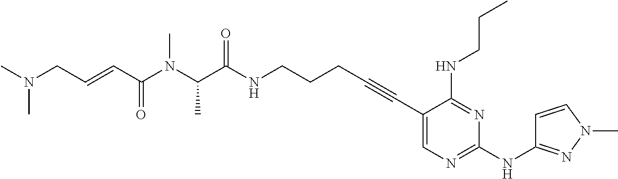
C1(C#CCCCNC(C(N(C(C=CCN(C)C)=O)C)C)=O)=CN=C(NC2=NN(C)C=C2)N=C1NCCC
